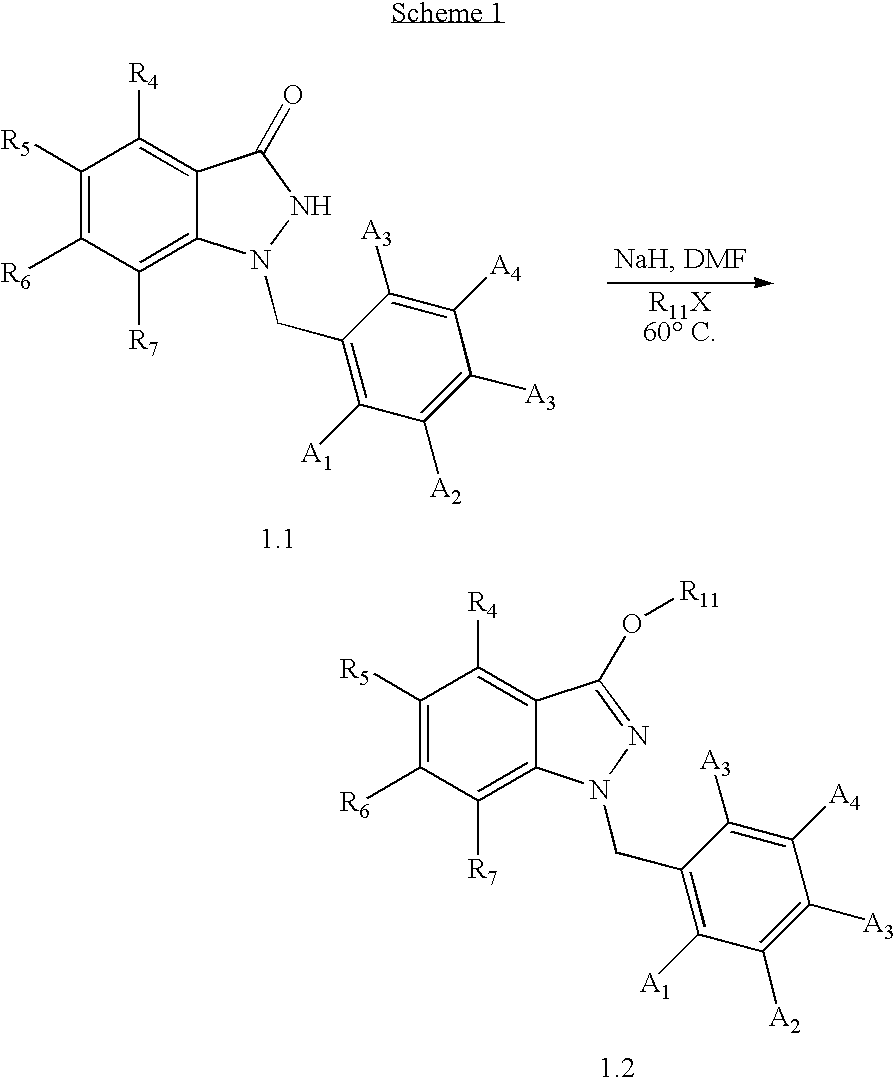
C1([R5])=C([R6])C([R7])=C2C(=C1[R4])C(=O)NN2CC1=C([A1])C([A2])=C([A3])C([A4])=C1[A3].C1([R5])=C([R6])C([R7])=C2C(=C1[R4])C(O[R11])=NN2CC1=C([A1])C([A2])=C([A3])C([A4])=C1[A3]
